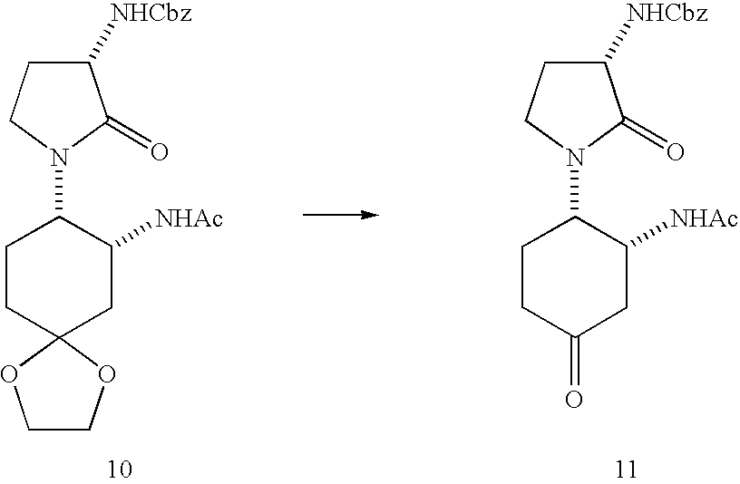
C1CC(=O)CC([NHAc])C1N1C(=O)C([NHCbz])CC1.C1CC2(CC([NHAc])C1N1C(=O)C([NHCbz])CC1)OCCO2
